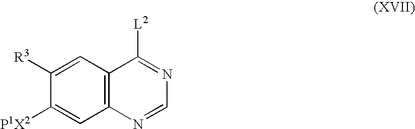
C1([R3])=CC2=C(C=C1[P1X2])N=CN=C2[L2]
